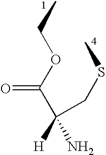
[H]C(N)(C(OCC)=O)CSC
